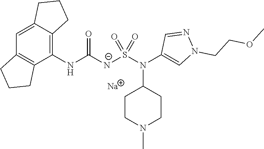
C1(NC(=O)[N-]S(N(C2=CN(CCOC)N=C2)C2CCN(C)CC2)(=O)=O)=C2C(=CC3=C1CCC3)CCC2.[Na]
